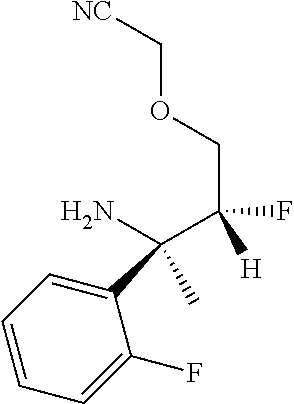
C(C(COC[NC])(F)[H])(N)(C1=CC=CC=C1F)C
